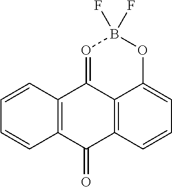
C12=C3C=CC=C1OB(F)(F)O=C2C1=C(C3=O)C=CC=C1
